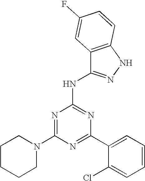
N1=C(C2=CC=CC=C2Cl)N=C(NC2=NNC3=C2C=C(F)C=C3)N=C1N1CCCCC1
